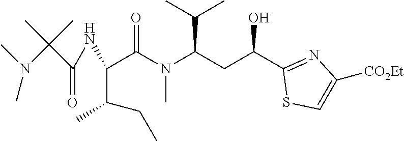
C(C(NC(C(N(C(CC(C1=NC([CO2Et])=CS1)O)C(C)C)C)=O)C(C)CC)=O)(N(C)C)(C)C
